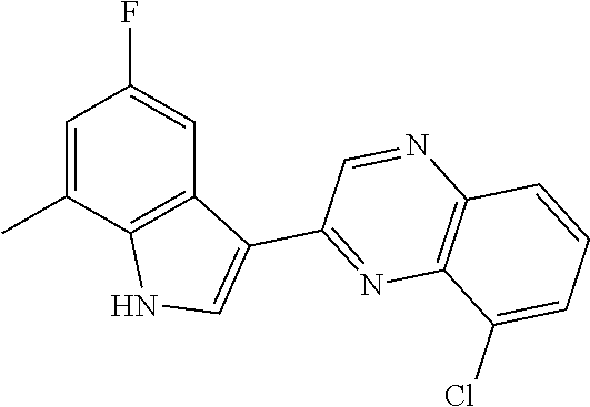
C1=C(C)C2=C(C=C1F)C(C1=NC3=C(N=C1)C=CC=C3Cl)=CN2
